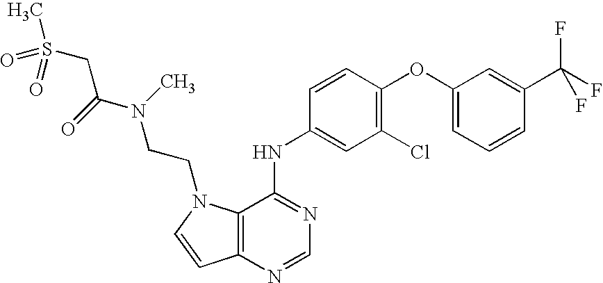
C12=C(N=CN=C1NC1=CC(Cl)=C(OC3=CC=CC(C(F)(F)F)=C3)C=C1)C=CN2CCN(C(CS(C)(=O)=O)=O)C
